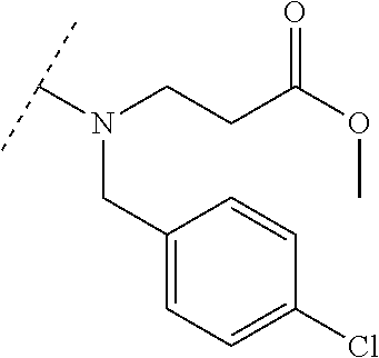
C(CC(OC)=O)N(C(C)C)CC1=CC=C(Cl)C=C1
